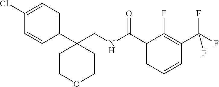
C1(C(NCC2(C3=CC=C(Cl)C=C3)CCOCC2)=O)=CC=CC(C(F)(F)F)=C1F
